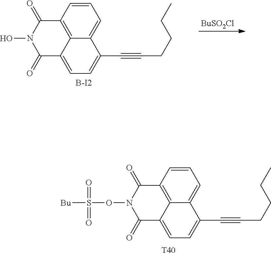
C12=C3C(=CC=C(C#CCCCC)C3=CC=C1)C(=O)N(OS([Bu])(=O)=O)C2=O.[T40].[BuSO2Cl].C12=C3C(=CC=C(C#CCCCC)C3=CC=C1)C(=O)N(O)C2=O.[B-I2]
